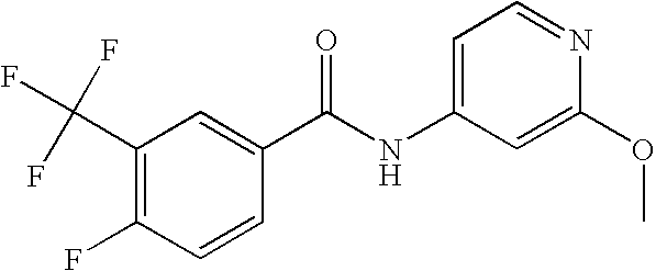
C(C1=C(F)C=CC(C(NC2=CC=NC(OC)=C2)=O)=C1)(F)(F)F
